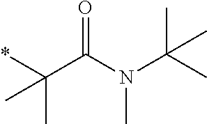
C(C)(C(N(C)C(C)(C)C)=O)(*)C
